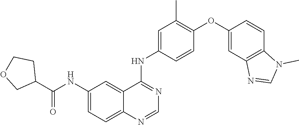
C1(NC(C2CCOC2)=O)=CC=C2C(=C1)C(NC1=CC(C)=C(OC3=CC4=C(C=C3)N(C)C=N4)C=C1)=NC=N2
